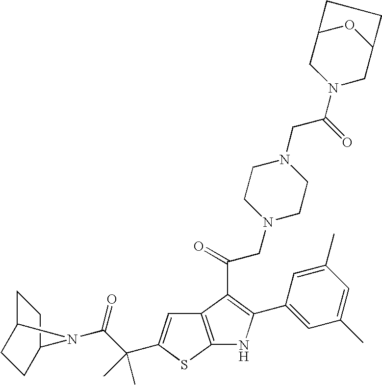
C1C2CCC(C1)N2C(C(C)(C)C1=CC2=C(S1)NC(C1=CC(C)=CC(C)=C1)=C2C(CN1CCN(CC(N2CC3OC(C2)CC3)=O)CC1)=O)=O
